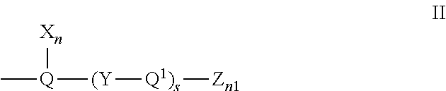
C[Q]([(Y][Q1)s][Zn1])[Xn]
